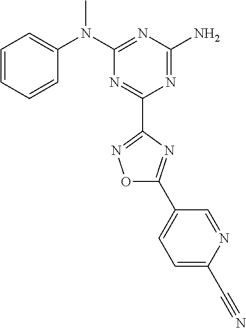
C1=CC=CC(N(C2=NC(N)=NC(C3=NOC(C4=CC=C(C#N)N=C4)=N3)=N2)C)=C1
